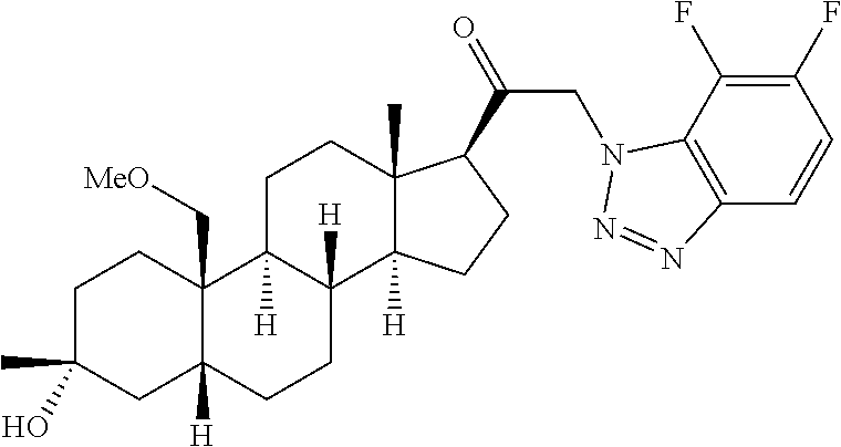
C1C(C)(O)CC2([H])C(C[MeO])(C1)C1([H])C([H])(CC2)C2([H])C(C)(CC1)C(C(=O)CN1C3=C(C=CC(F)=C3F)N=N1)CC2
